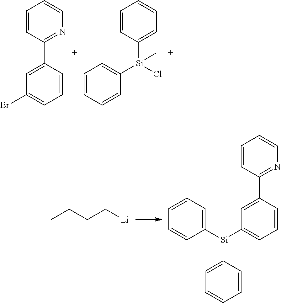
C1=CC(C2=CC(Br)=CC=C2)=NC=C1.C1=CC([Si](C2=CC=CC=C2)(Cl)C)=CC=C1.C1=CC(C2=CC([Si](C3=CC=CC=C3)(C3=CC=CC=C3)C)=CC=C2)=NC=C1.CCCC[Li]
